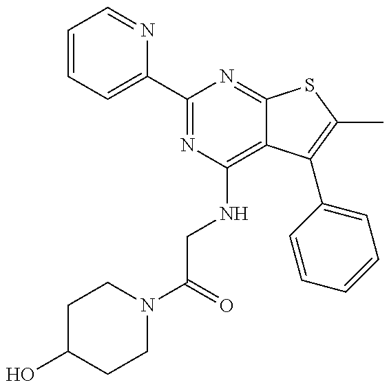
C1C(O)CCN(C(CNC2=C3C(=NC(C4=CC=CC=N4)=N2)SC(C)=C3C2=CC=CC=C2)=O)C1
